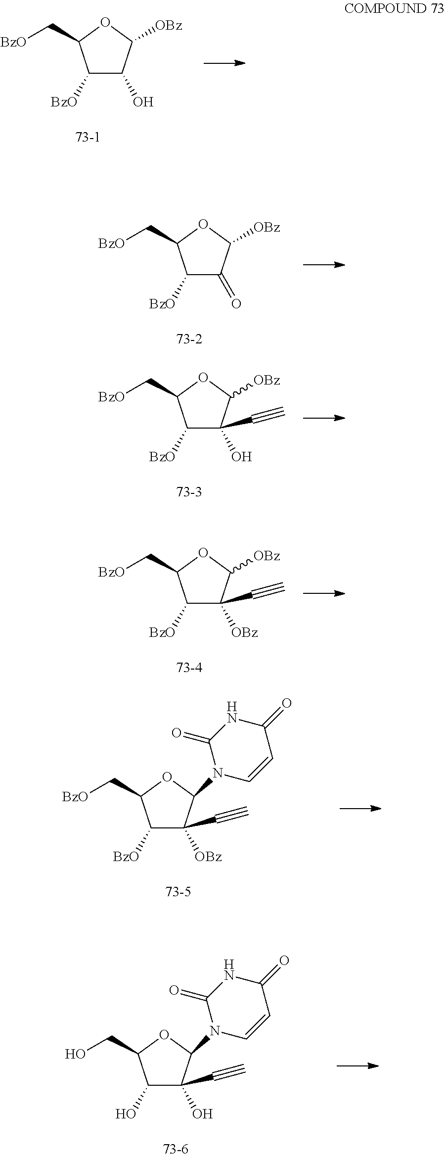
C1([BzO])C(O)C([OBz])OC1C[BzO].C1([BzO])C(=O)C([OBz])OC1C[BzO].C1([BzO])C(O)(C#C)C([OBz])OC1C[BzO].C1([BzO])C([OBz])(C#C)C([OBz])OC1C[BzO].C1([BzO])C([OBz])(C#C)C(N2C=CC(=O)NC2=O)OC1C[BzO].C1(O)C(O)(C#C)C(N2C=CC(=O)NC2=O)OC1CO
